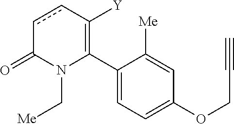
C1(C2=C([Y])ccC(=O)N2C[Me])=CC=C(OCC#C)C=C1[Me]
